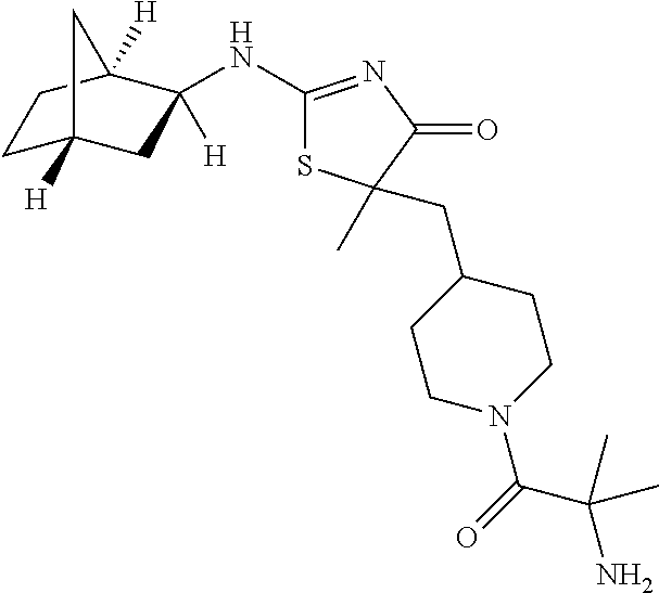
C1(NC2([H])CC3([H])CCC2([H])C3)=NC(=O)C(C)(CC2CCN(C(=O)C(N)(C)C)CC2)S1
